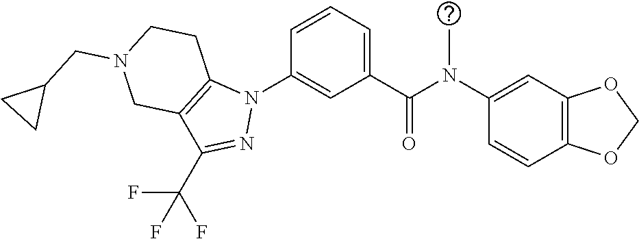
C1(N(C(C2=CC=CC(N3C4=C(C(C(F)(F)F)=N3)CN(CC3CC3)CC4)=C2)=O)C)=CC2=C(C=C1)OCO2
